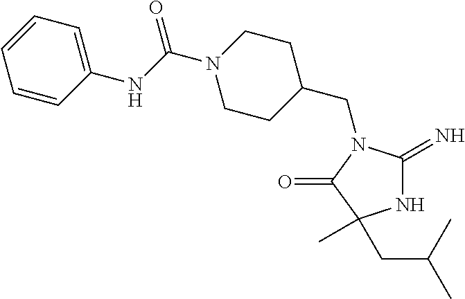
C1C(CN2C(=N)NC(C)(CC(C)C)C2=O)CCN(C(NC2=CC=CC=C2)=O)C1
